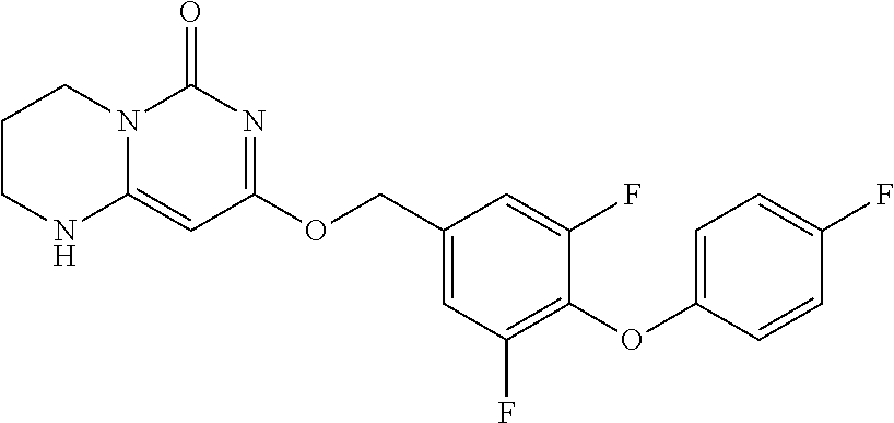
C1CNC2=CC(OCC3=CC(F)=C(OC4=CC=C(F)C=C4)C(F)=C3)=NC(=O)N2C1
